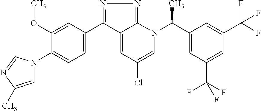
C1(C2=NN=C3C2=CC(Cl)=CN3C(C2=CC(C(F)(F)F)=CC(C(F)(F)F)=C2)C)=CC=C(N2C=C(C)N=C2)C(OC)=C1
